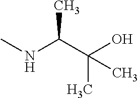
CNC(C(O)(C)C)C
